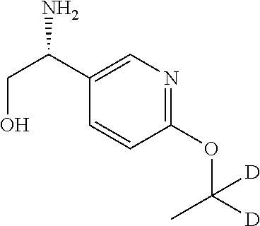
C1(C(CO)N)=CN=C(OC([D])(C)[D])C=C1
